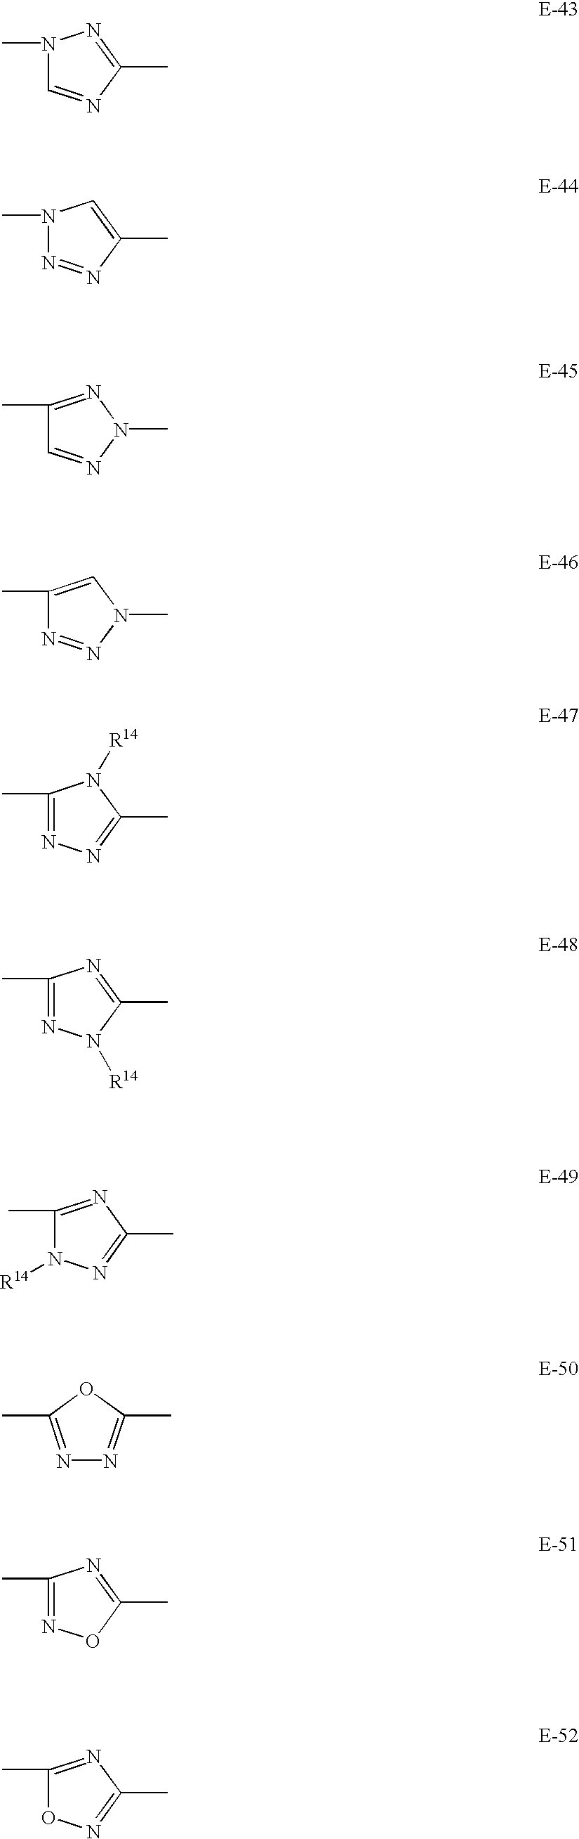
N1(C)C=NC(C)=N1.N1(C)N=NC(C)=C1.C1(C)=NN(C)N=C1.C1(C)=CN(C)N=N1.C1(C)=NN=C(C)N1[R14].C1(C)=NN([R14])C(C)=N1.C1(C)=NC(C)=NN1[R14].N1=C(C)OC(C)=N1.C1(C)=NOC(C)=N1.C1(C)=NC(C)=NO1
